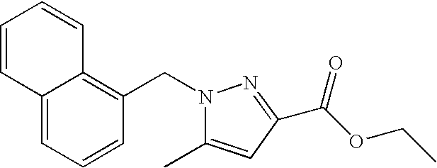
C12=CC=CC(CN3C(C)=CC(C(OCC)=O)=N3)=C1C=CC=C2
